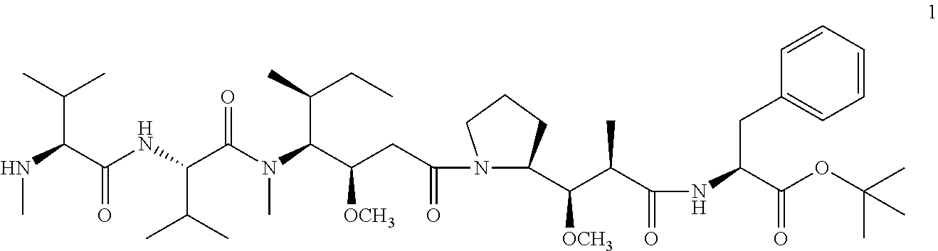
N(C(C(NC(C(N(C(C(CC(=O)N1C(C(C(C)C(=O)NC(C(OC(C)(C)C)=O)CC2=CC=CC=C2)[OCH3])CCC1)[OCH3])C(C)CC)C)=O)C(C)C)=O)C(C)C)C
